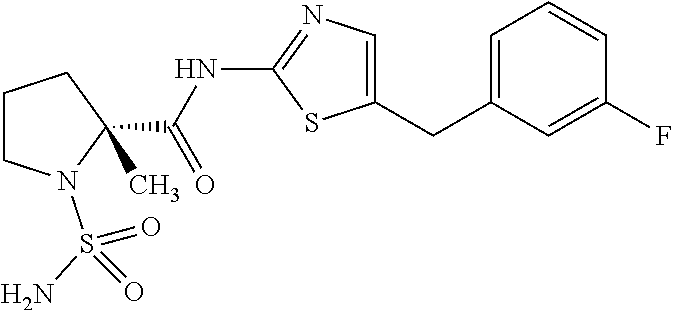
C1CN(S(=O)(N)=O)C(C(=O)NC2=NC=C(CC3=CC=CC(F)=C3)S2)(C)C1
